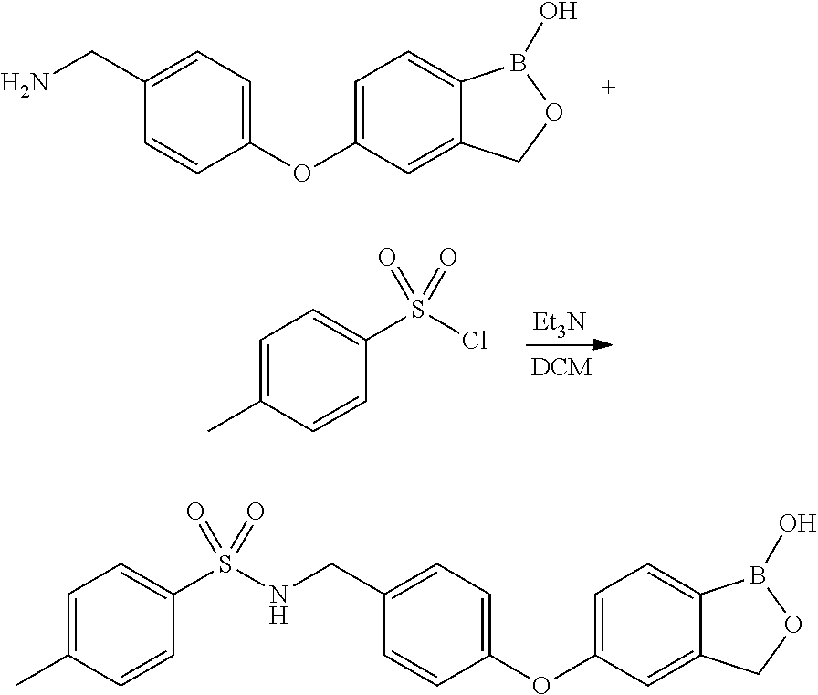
C1=C(OC2=CC=C(CN)C=C2)C=C2C(=C1)B(O)OC2.C1=C(C)C=CC(S(Cl)(=O)=O)=C1.[Et3N].C1=C(OC2=CC=C(CNS(C3=CC=C(C)C=C3)(=O)=O)C=C2)C=C2C(=C1)B(O)OC2
